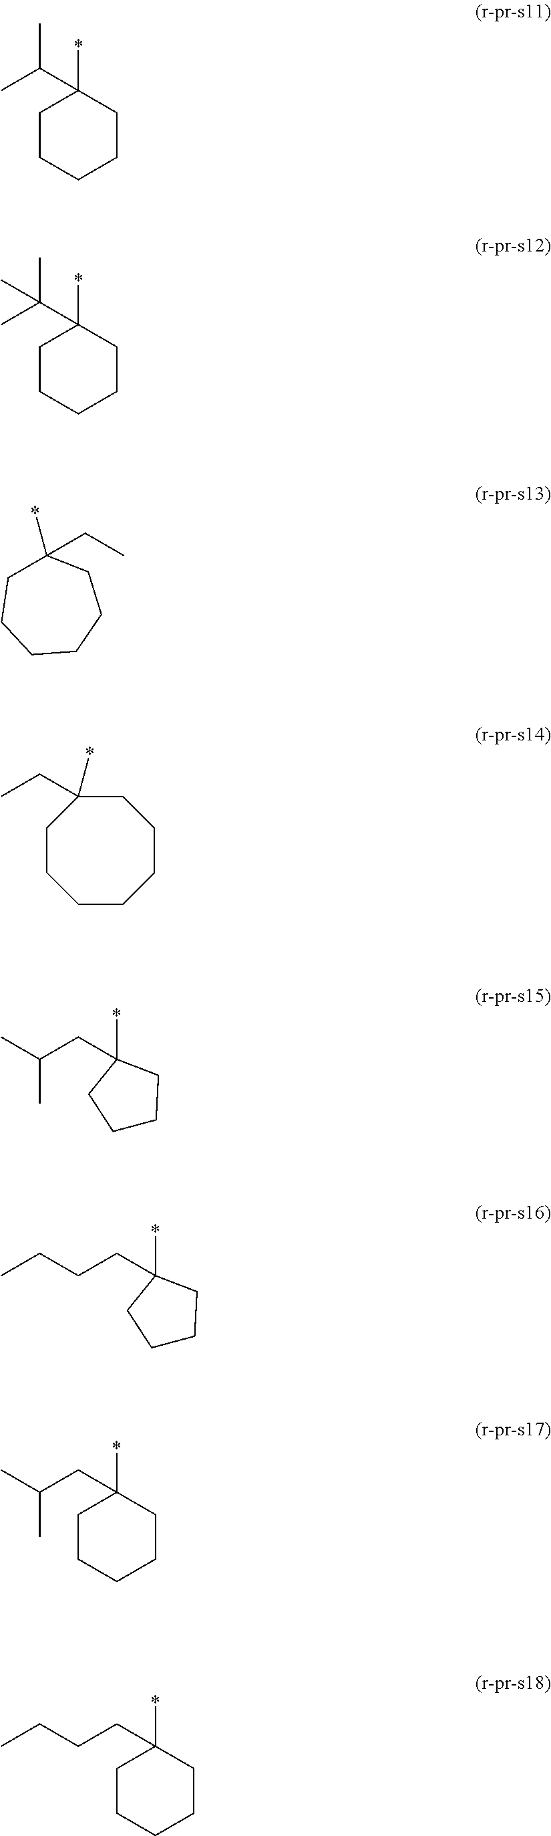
C1CCCCC1(*)C(C)C.C1CCCCC1(*)C(C)(C)C.C1(CC)(*)CCCCCC1.C1CCCCCCC1(*)CC.C1CCC(CC(C)C)(*)C1.C1CCC(CCCC)(*)C1.C1CCCCC1(*)CC(C)C.C1CCCCC1(*)CCCC
